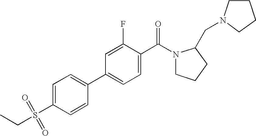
C1(S(CC)(=O)=O)=CC=C(C2=CC=C(C(=O)N3CCCC3CN3CCCC3)C(F)=C2)C=C1
